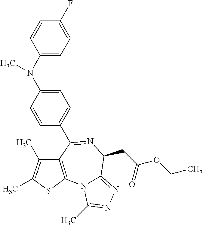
C(C(OCC)=O)C1C2=NN=C(C)N2C2=C(C(C3=CC=C(N(C4=CC=C(F)C=C4)C)C=C3)=N1)C(C)=C(C)S2
